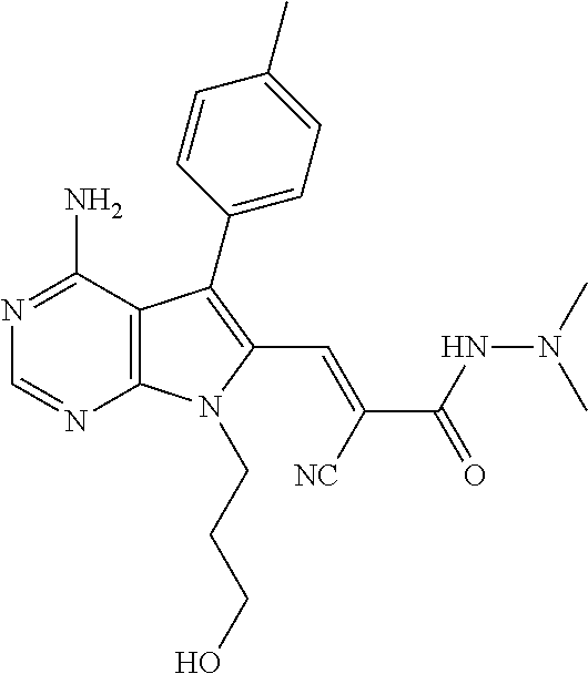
C12=C(C(N)=NC=N1)C(C1=CC=C(C)C=C1)=C(C=C([NC])C(=O)NN(C)C)N2CCCO
